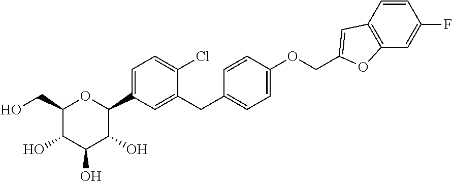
C1(CO)C(O)C(O)C(O)C(C2=CC=C(Cl)C(CC3=CC=C(OCC4=CC5=C(O4)C=C(F)C=C5)C=C3)=C2)O1
